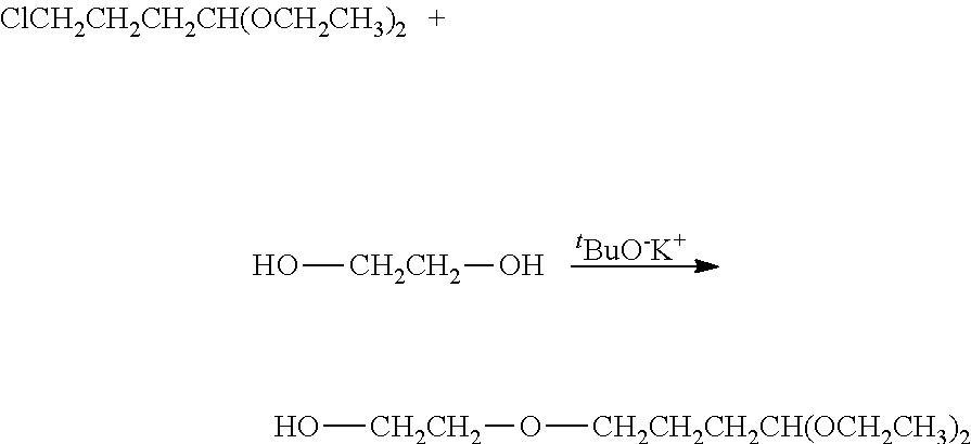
[tBuO-K+].O[CH2CH2]O.[ClCH2CH2CH2CH(OCH2CH3)2].O[CH2CH2]O[CH2CH2CH2CH(OCH2CH3)2]
